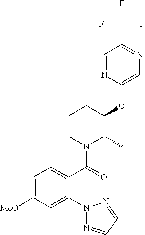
C1CN(C(=O)C2=CC=C([MeO])C=C2N2N=CC=N2)C(C)C(OC2=CN=C(C(F)(F)F)C=N2)C1
